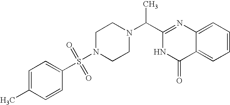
C1(C(C)N2CCN(S(C3=CC=C(C)C=C3)(=O)=O)CC2)=NC2=CC=CC=C2C(=O)N1
